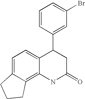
C12=CC=C3C(=C1NC(=O)CC2C1=CC(Br)=CC=C1)CCC3
